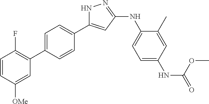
N1C(C2=CC=C(C3=C(F)C=CC([OMe])=C3)C=C2)=CC(NC2=CC=C(NC(=O)OC)C=C2C)=N1
